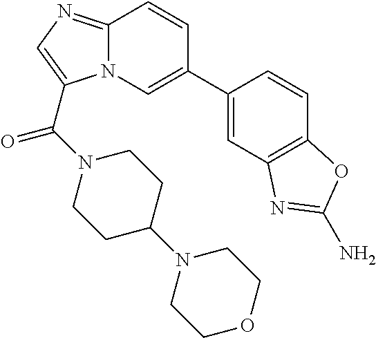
C1=C(C2=CN3C(=NC=C3C(N3CCC(N4CCOCC4)CC3)=O)C=C2)C=CC2=C1N=C(N)O2
